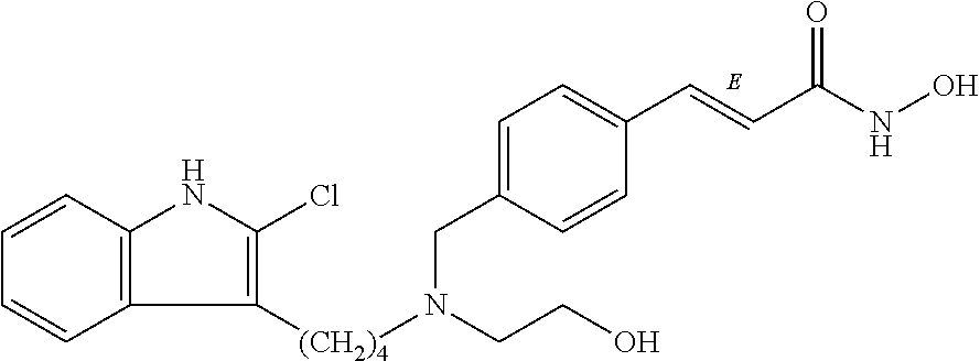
C(CO)N([(CH2)4]C1=C(Cl)NC2=C1C=CC=C2)CC1=CC=C(C=CC(NO)=O)C=C1
